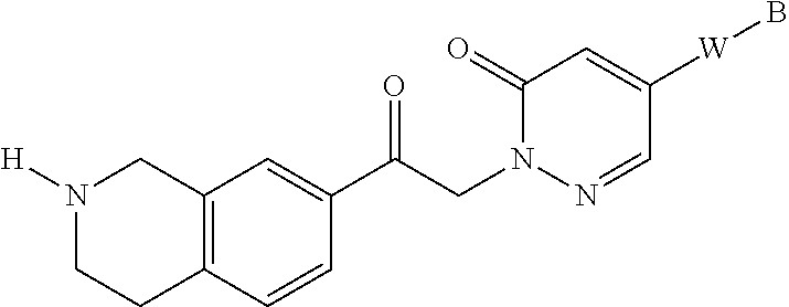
N1([H])CCC2=C(C1)C=C(C(CN1N=CC([W]B)=CC1=O)=O)C=C2
